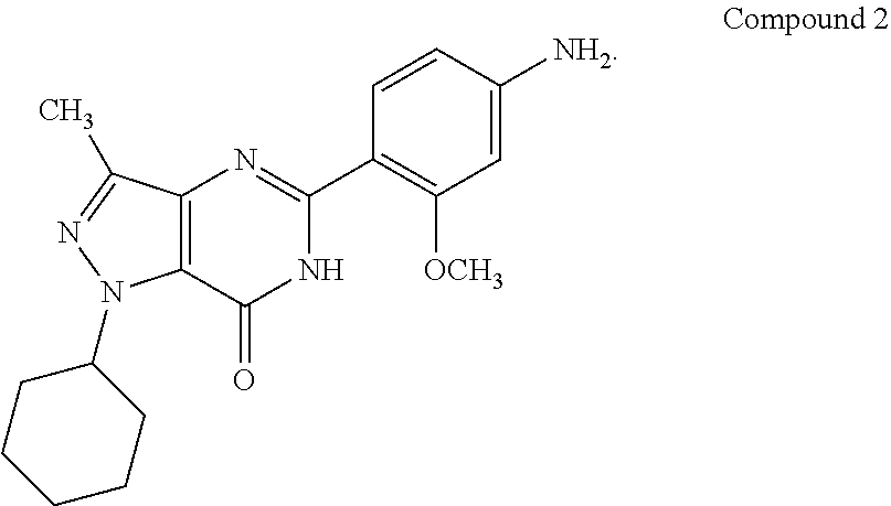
C12=C(C(=O)NC(C3=C([OCH3])C=C([NH2])C=C3)=N1)N(C1CCCCC1)N=C2C
